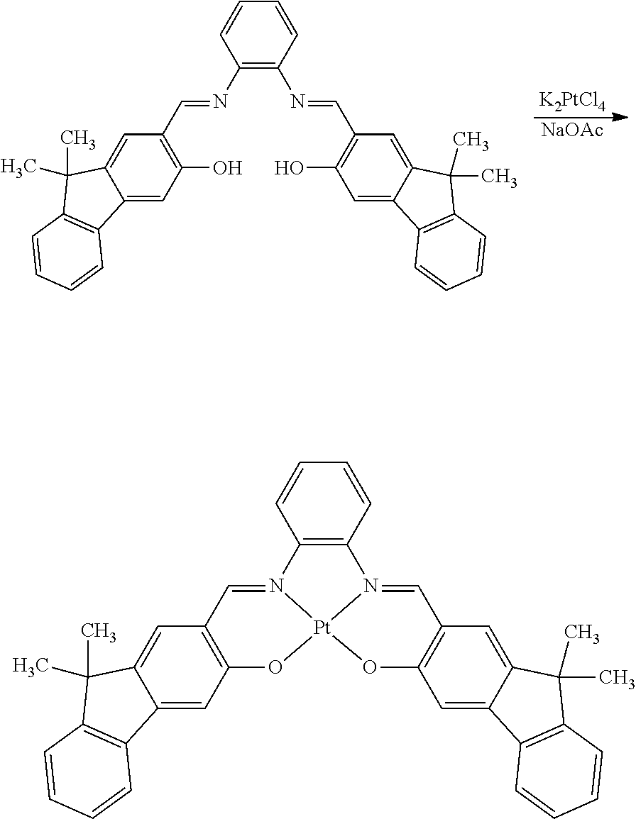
[K2PtCl4].[NaOAc].C1(N=CC2=C(O)C=C3C(=C2)C(C)(C)C2=C3C=CC=C2)=C(N=CC2=C(O)C=C3C(=C2)C(C)(C)C2=C3C=CC=C2)C=CC=C1.C12=C(C=CC=C1)N1=CC3=C(C=C4C(=C3)C(C)(C)C3=C4C=CC=C3)O[Pt]13N2=CC1=C(C=C2C(=C1)C(C)(C)C1=C2C=CC=C1)O3
